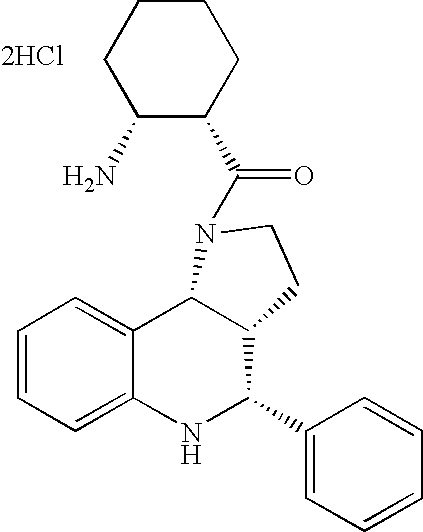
C1CCC(N)C(C(=O)N2C3C4=CC=CC=C4NC(C4=CC=CC=C4)C3CC2)C1.[2HCl]
